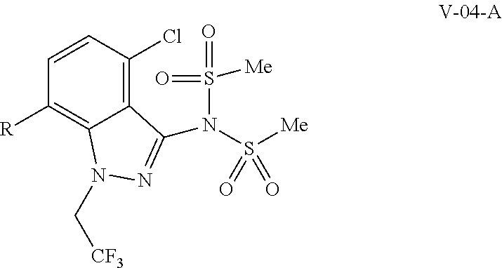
C1=CC(Cl)=C2C(=C1[R])N(C[CF3])N=C2N(S(=O)(=O)[Me])S([Me])(=O)=O
